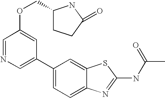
C1(C2=CC=C3C(=C2)SC(NC(C)=O)=N3)=CN=CC(OCC2CCC(=O)N2)=C1
